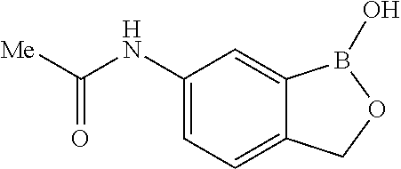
[Me]C(NC1=CC=C2C(=C1)B(O)OC2)=O
